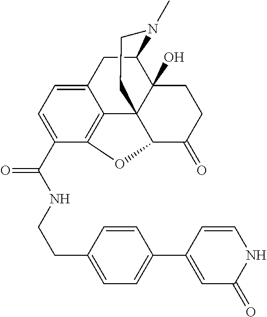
C12=CC=C(C(NCCC3=CC=C(C4=CC(=O)NC=C4)C=C3)=O)C3=C1C14C(O)(C(C2)N(C)CC1)CCC(=O)C4O3
